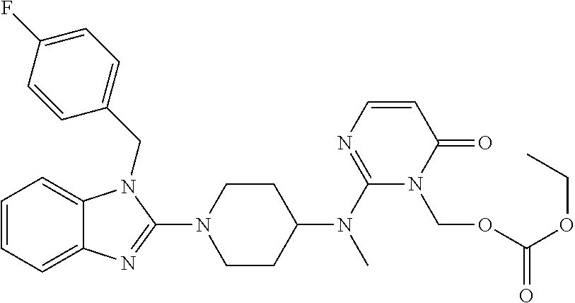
C1=CC=C2C(=C1)N(CC1=CC=C(F)C=C1)C(N1CCC(N(C3=NC=CC(=O)N3COC(OCC)=O)C)CC1)=N2
